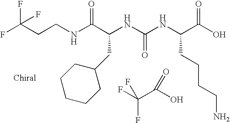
N(C(C(NC(NC(C(O)=O)CCCCN)=O)CC1CCCCC1)=O)CCC(F)(F)F.FC(C(O)=O)(F)F
